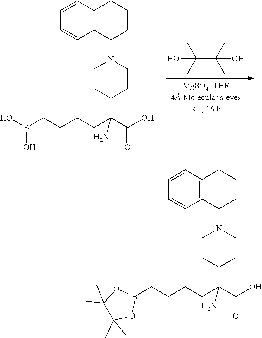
C(C(C)(C)O)(C)(C)O.C(CCCC(C(O)=O)(C1CCN(C2CCCC3=C2C=CC=C3)CC1)N)B(O)O.C(CCCC(C(O)=O)(C1CCN(C2CCCC3=C2C=CC=C3)CC1)N)B1OC(C)(C)C(C)(C)O1
